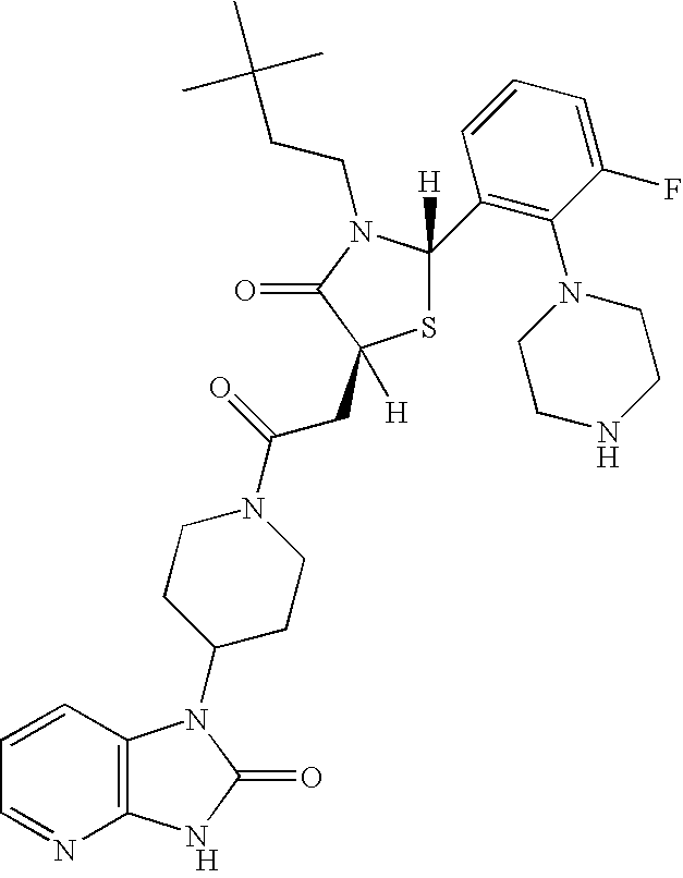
[H].C12=C(C=CC=N1)N(C1CCN(C(=O)CC3([H])SC([H])(C4=C(N5CCNCC5)C(F)=CC=C4)N(CCC(C)(C)C)C3=O)CC1)C(=O)N2
